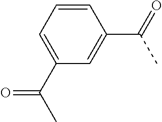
C1=CC(C(=O)C)=CC(C(=O)C)=C1
